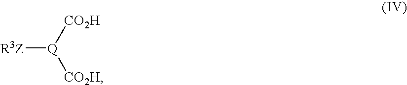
[R3Z][Q]([CO2H])[CO2H]
